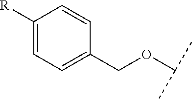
O(C(C)C)CC1=CC=C([R])C=C1
